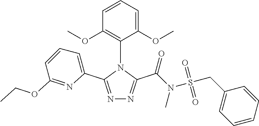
N1=C(C2=CC=CC(OCC)=N2)N(C2=C(OC)C=CC=C2OC)C(C(=O)N(S(=O)(=O)CC2=CC=CC=C2)C)=N1
